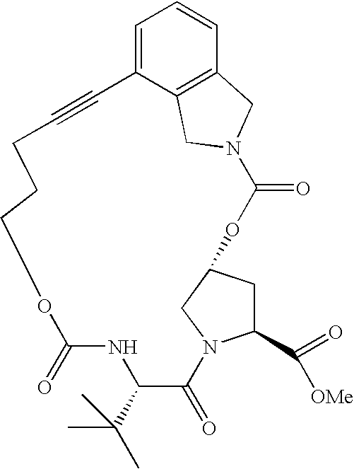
C1=C2C3=C(C=C1)CN(C3)C(=O)OC1CC(C(=O)[OMe])N(C1)C(=O)C(C(C)(C)C)NC(=O)OCCCC#C2
